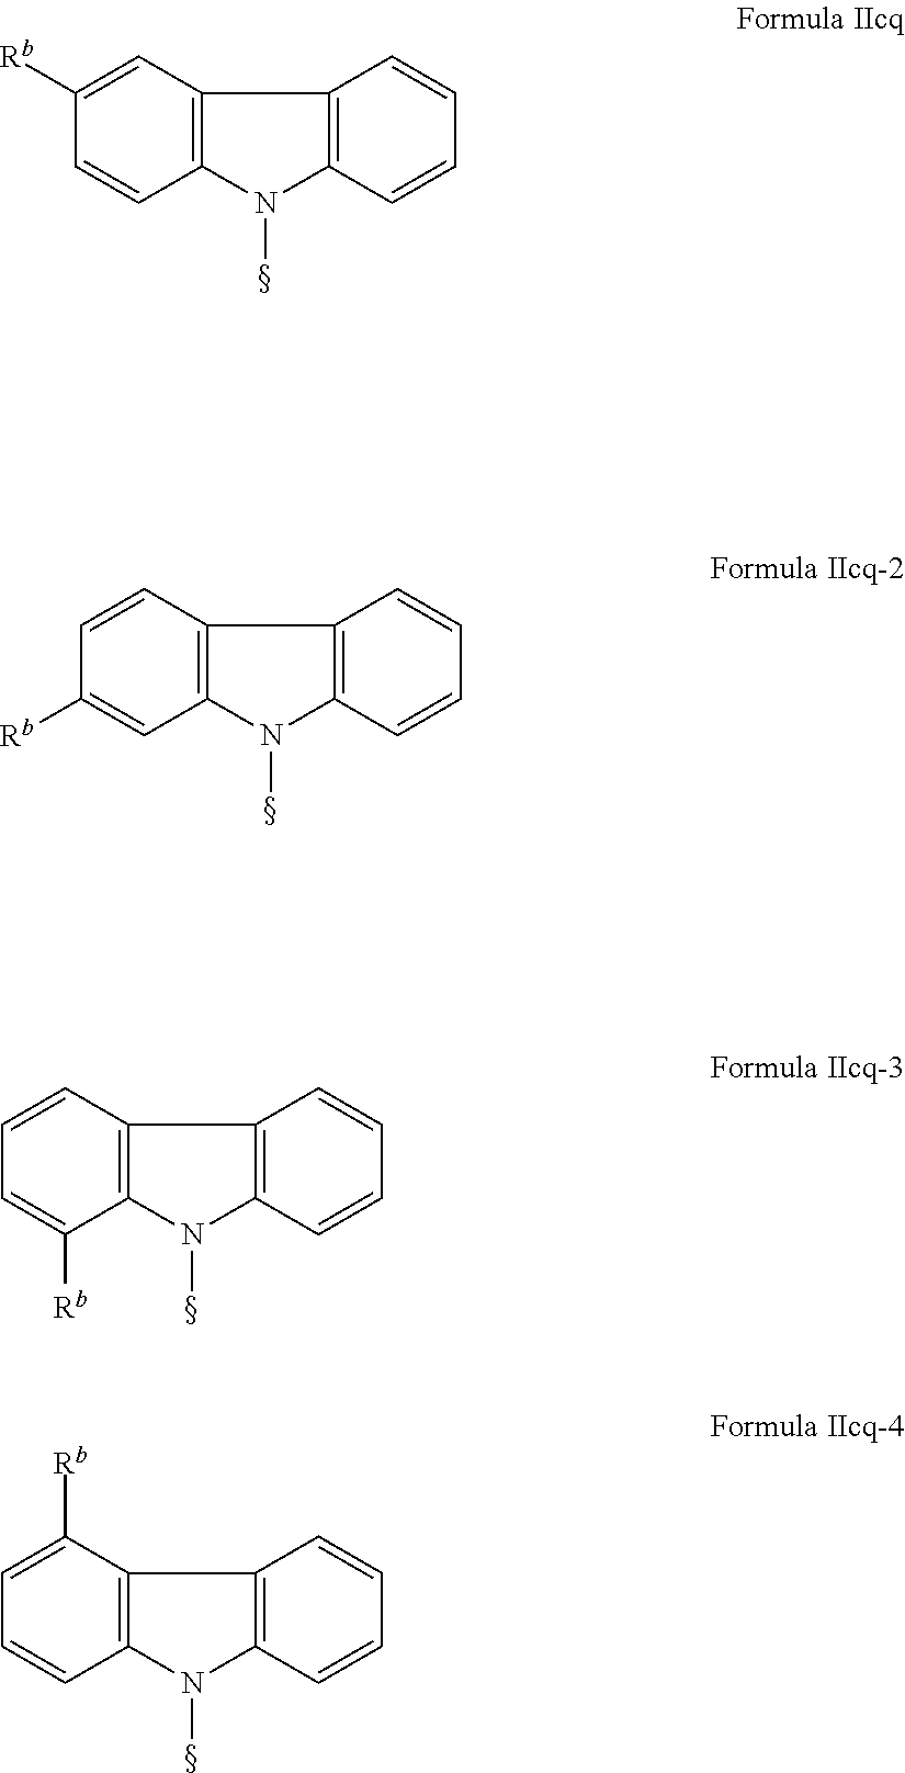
C12=C(C=C([Rb])C=C1)C1=C(N2C)C=CC=C1.C12=C(C=CC([Rb])=C1)C1=C(N2C)C=CC=C1.C12=C(C=CC=C1[Rb])C1=C(N2C)C=CC=C1.C12=C(C([Rb])=CC=C1)C1=C(N2C)C=CC=C1
